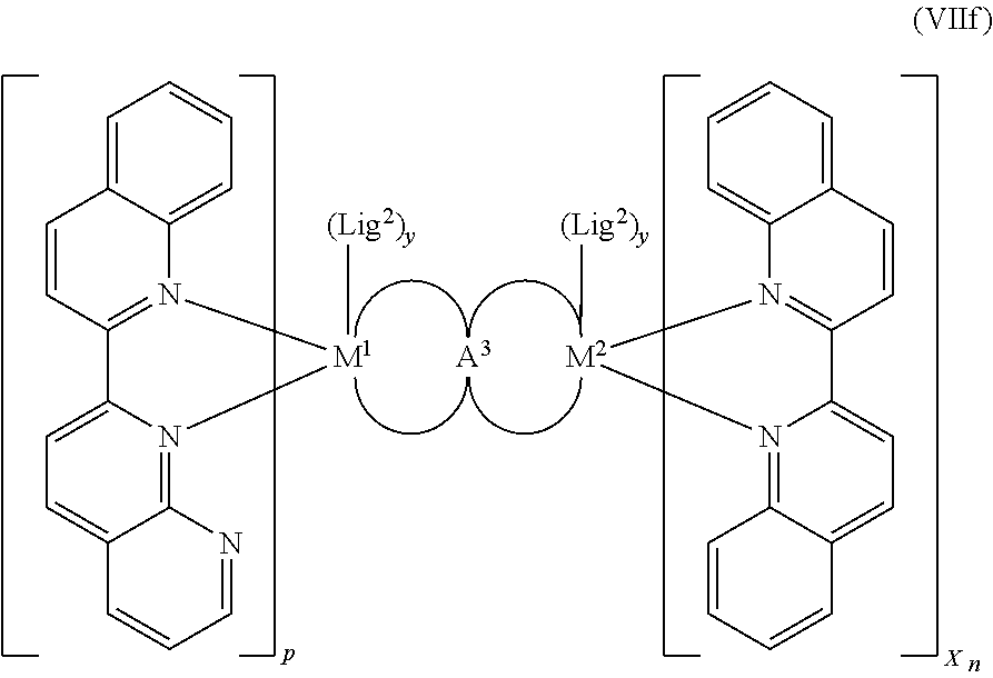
[A3].[M1]1([(Lig2)y])N2=C(C=CC3=CC=CC=C32)C2=CC=C3C(=N12)N=CC=C3.[M2]1([(Lig2)y])N2=C(C=CC3=CC=CC=C32)C2=CC=C3C(=N12)C=CC=C3
